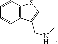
C12=C(C=CC=C1)SC=C2CNC
